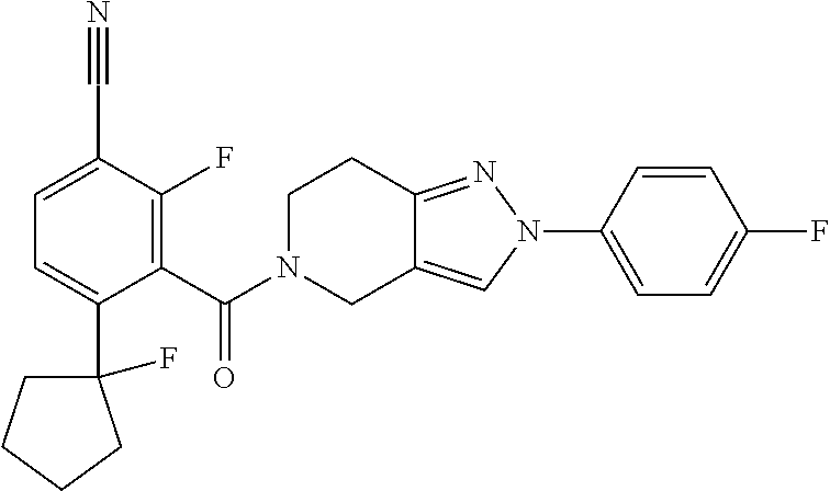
C1=C(C#N)C(F)=C(C(N2CC3=CN(C4=CC=C(F)C=C4)N=C3CC2)=O)C(C2(F)CCCC2)=C1
